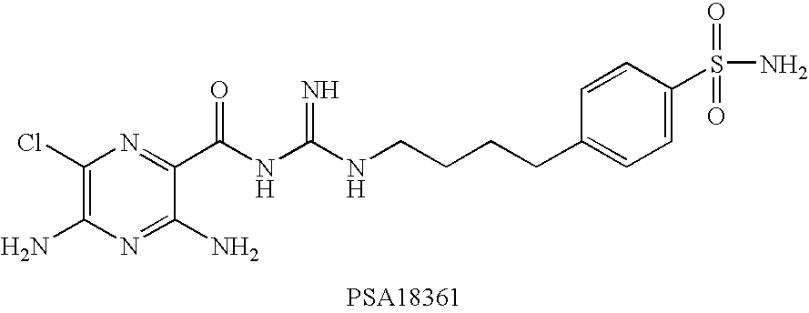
C1(Cl)=C(N)N=C(N)C(C(NC(NCCCCC2=CC=C(S(N)(=O)=O)C=C2)=N)=O)=N1
